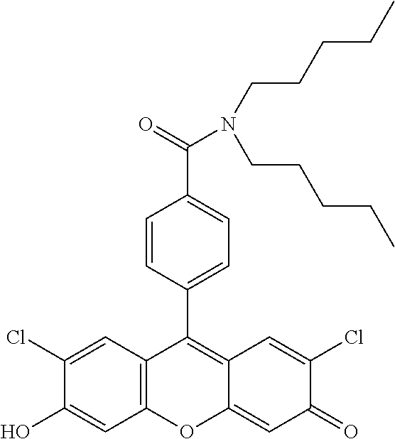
C12=C(C=C(Cl)C(O)=C1)C(C1=CC=C(C(=O)N(CCCCC)CCCCC)C=C1)=C1C(=CC(=O)C(Cl)=C1)O2
